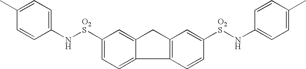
CC1=CC=C(N[SO2]C2=CC=C3C(=C2)CC2=C3C=CC([SO2]NC3=CC=C(C)C=C3)=C2)C=C1
